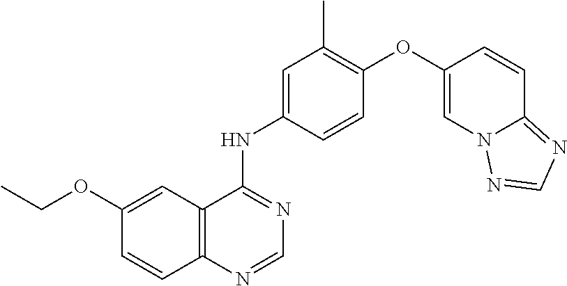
C12=C(C(NC3=CC(C)=C(OC4=CN5C(=NC=N5)C=C4)C=C3)=NC=N1)C=C(OCC)C=C2
